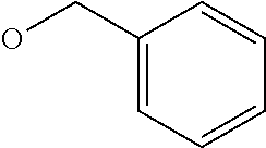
C1(CO)=CC=CC=C1
